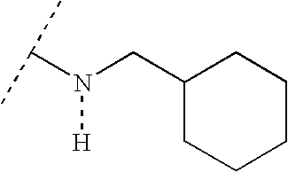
C(N([H])CC1CCCCC1)(C)C
